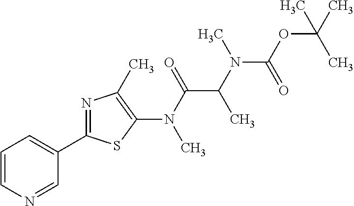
C1(C2=CC=CN=C2)=NC(C)=C(N(C)C(C(C)N(C(=O)OC(C)(C)C)C)=O)S1
